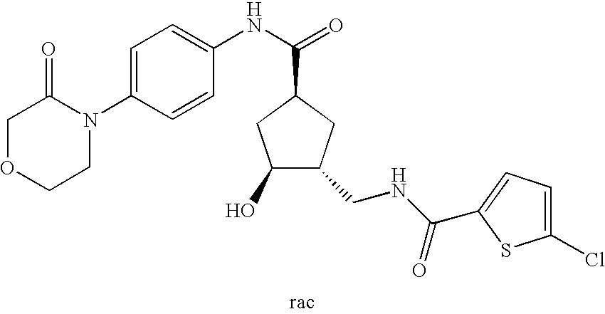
N(C(=O)C1CC(O)C(CNC(=O)C2=CC=C(Cl)S2)C1)C1=CC=C(N2C(=O)COCC2)C=C1
